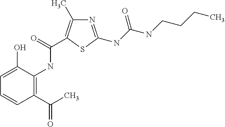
N(C(=O)C1=C(C)N=C(NC(NCCCC)=O)S1)C1=C(C(C)=O)C=CC=C1O
